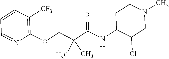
C1=CC([CF3])=C(OCC(C(NC2C(Cl)CN(C)CC2)=O)(C)C)N=C1
